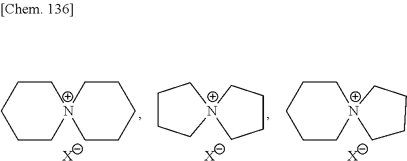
[X].C1CC[N+]2(C1)CCCC2.[X].C1CCCC[N+]12CCCC2.[X].C1CCCC[N+]12CCCCC2
